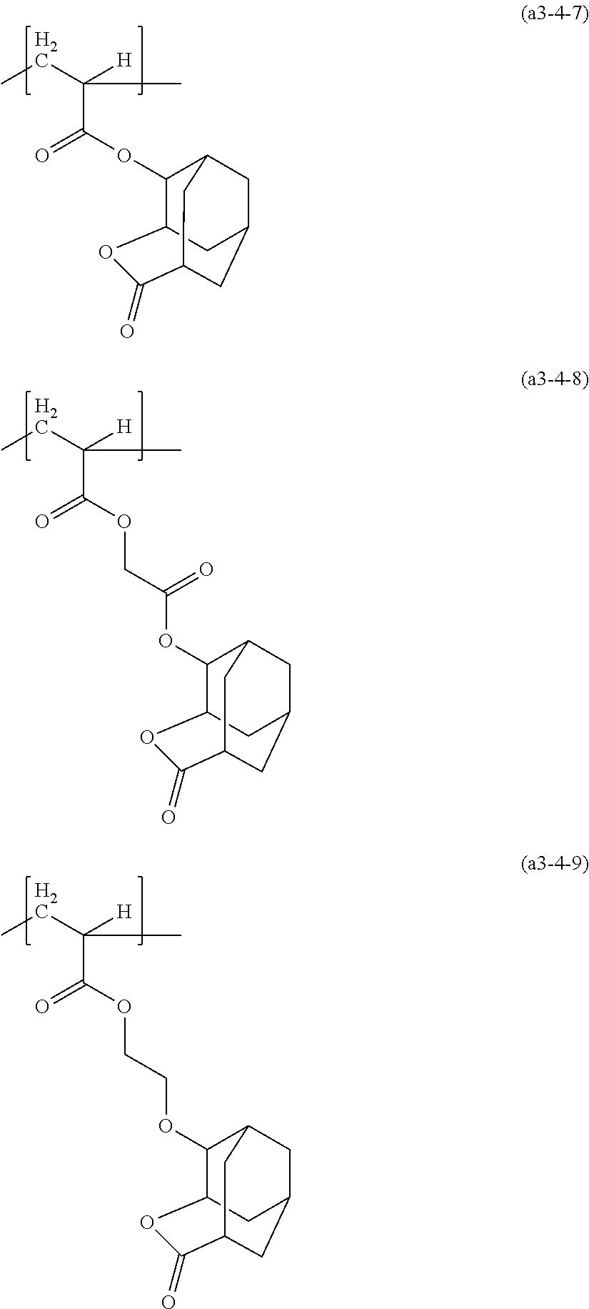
C1(OC(C([H])(CC)C)=O)C2CC3CC1CC(C(=O)O2)C3.O(C(C([H])(CC)C)=O)CC(OC1C2CC3CC1CC(C(=O)O2)C3)=O.O(C(C([H])(CC)C)=O)CCOC1C2CC3CC1CC(C(=O)O2)C3
